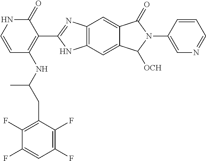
C(C(NC1=C(C2=NC3=C(N2)C=C2C(=C3)C(=O)N(C3=CN=CC=C3)C2[OCH])C(=O)NC=C1)C)C1=C(F)C(F)=CC(F)=C1F
